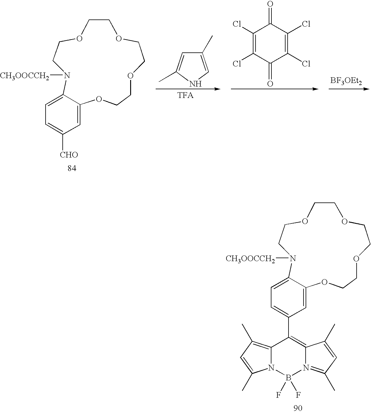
O1CCOCCOCCOC2=CC([CHO])=CC=C2N([CH3OOCCH2])CC1.C1(C)=CNC(C)=C1.C1(Cl)=C(Cl)C(=O)C(Cl)=C(Cl)C1=O.[BF3OEt2].O1CCOCCOCCOC2=CC(C3=C4N(=C(C)C=C4C)B(F)(F)N4C3=C(C)C=C4C)=CC=C2N([CH3OOCCH2])CC1
